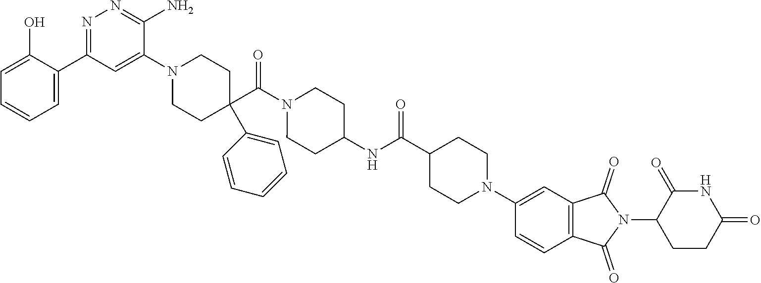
C1=C(O)C(C2=NN=C(N)C(N3CCC(C(N4CCC(NC(C5CCN(C6=CC7=C(C=C6)C(=O)N(C6CCC(=O)NC6=O)C7=O)CC5)=O)CC4)=O)(C4=CC=CC=C4)CC3)=C2)=CC=C1
